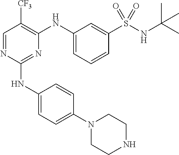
N1(C2=CC=C(NC3=NC(NC4=CC=CC(S(NC(C)(C)C)(=O)=O)=C4)=C([CF3])C=N3)C=C2)CCNCC1
